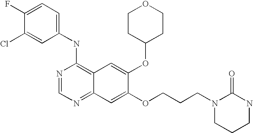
C1(NC2=C3C(=NC=N2)C=C(OCCCN2CCCNC2=O)C(OC2CCOCC2)=C3)=CC=C(F)C(Cl)=C1
